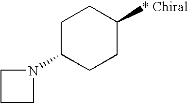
C1C(N2CCC2)CCC([* Chiral])C1
